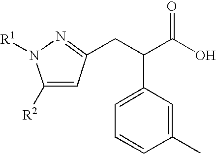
C(C(C(O)=O)C1=CC=CC(C)=C1)C1=NN([R1])C([R2])=C1
